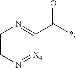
C1=CN=C(C(*)=O)[X4]=N1
